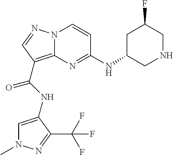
N12C(=C(C(NC3=CN(C)N=C3C(F)(F)F)=O)C=N1)N=C(NC1CNCC(F)C1)C=C2
